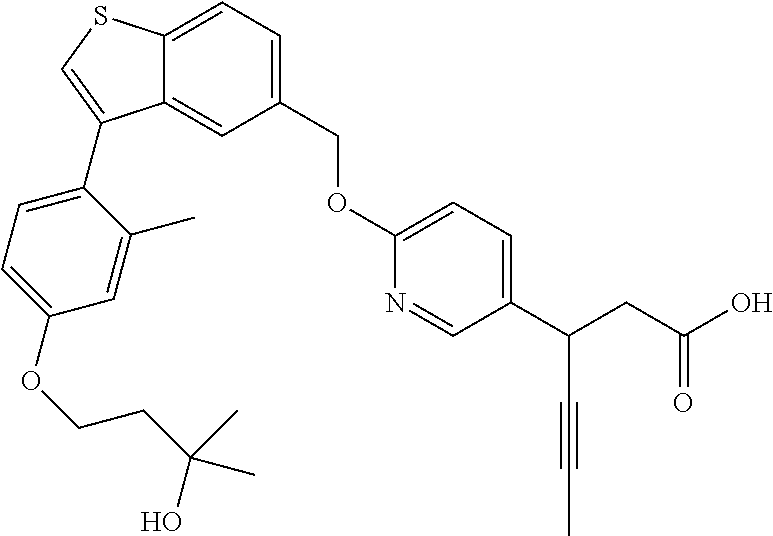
C12=CC(COC3=CC=C(C(CC(O)=O)C#CC)C=N3)=CC=C1SC=C2C1=CC=C(OCCC(C)(O)C)C=C1C
